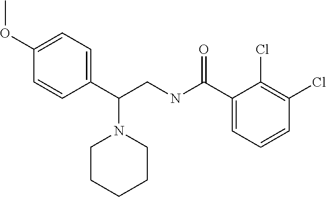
C1(C(CNC(C2=CC=CC(Cl)=C2Cl)=O)N2CCCCC2)=CC=C(OC)C=C1
